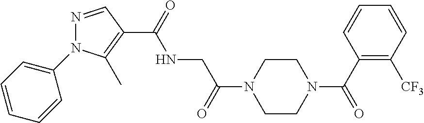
C(=O)(NCC(=O)N1CCN(C(=O)C2=C([CF3])C=CC=C2)CC1)C1=C(C)N(C2=CC=CC=C2)N=C1
